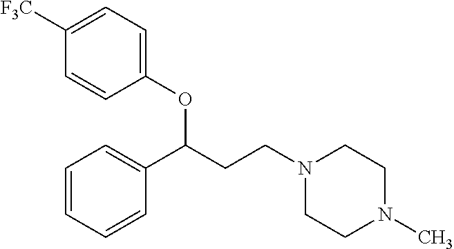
C1(OC(CCN2CCN(C)CC2)C2=CC=CC=C2)=CC=C([F3C])C=C1
